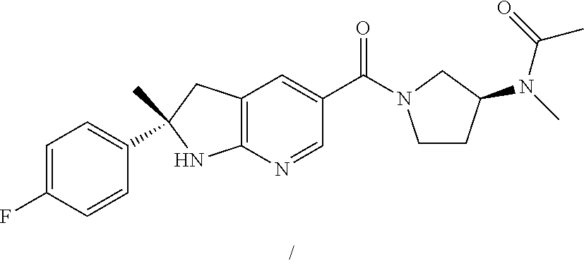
C(C1=CC2=C(N=C1)NC(C)(C1=CC=C(F)C=C1)C2)(=O)N1CCC(N(C)C(=O)C)C1
